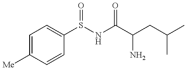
C1=C([Me])C=CC(S(NC(C(CC(C)C)N)=O)=O)=C1
